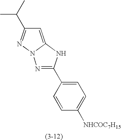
N1=C(C2=CC=C([NHCOC7H15])C=C2)NC2=CC(C(C)C)=NN12
